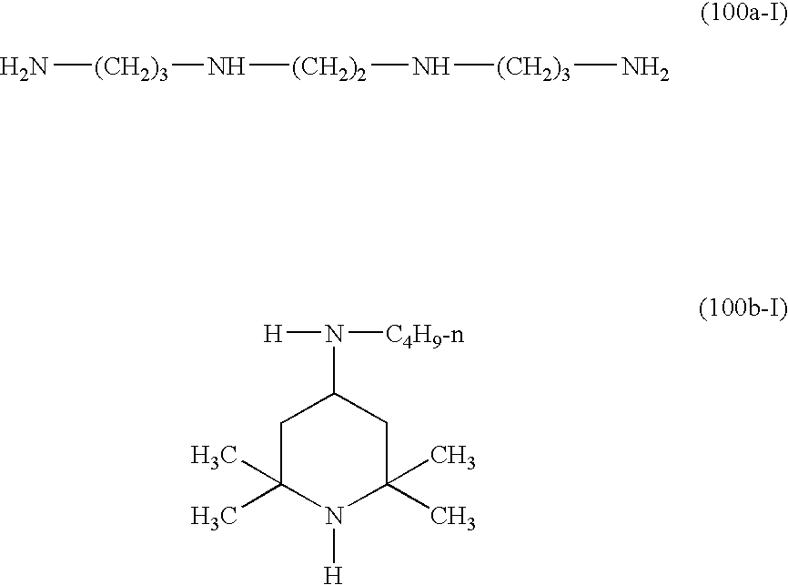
N[(CH2)3]N[(CH2)2]N[(CH2)3]N.[H]N(C1CC(C)(C)N([H])C(C)(C)C1)[C4H9-n]
